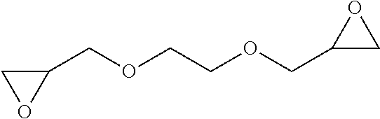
C(OCCOCC1CO1)C1CO1
